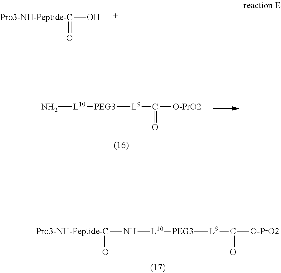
[Pro3-NH-Peptide-C](O)=O.N[L10][PEG3][L9]C([O-PrO2])=O.N([L10][PEG3][L9]C([O-PrO2])=O)[Pro3-NH-Peptide-C]=O
